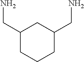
C1(CN)CCCC(CN)C1
